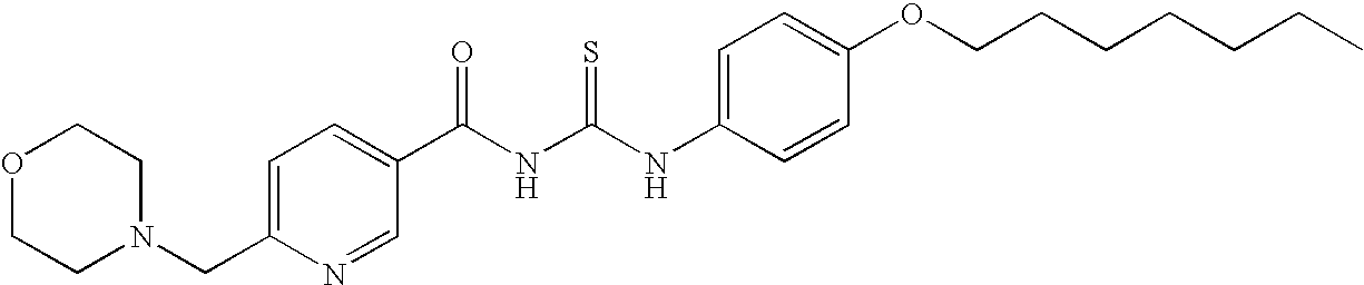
C(C1=CC=C(C(NC(NC2=CC=C(OCCCCCCC)C=C2)=S)=O)C=N1)N1CCOCC1
